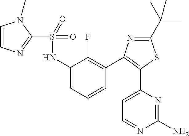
C1(S(NC2=CC=CC(C3=C(C4=CC=NC(N)=N4)SC(C(C)(C)C)=N3)=C2F)(=O)=O)=NC=CN1C
